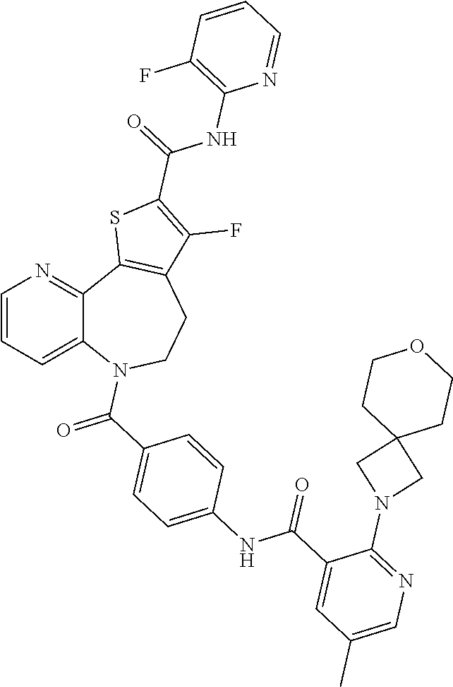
C1=CC=C2C(=N1)C1=C(CCN2C(C2=CC=C(NC(C3=CC(C)=CN=C3N3CC4(C3)CCOCC4)=O)C=C2)=O)C(F)=C(C(=O)NC2=C(F)C=CC=N2)S1
